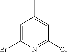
C1=C(Br)N=C(Cl)C=C1C
